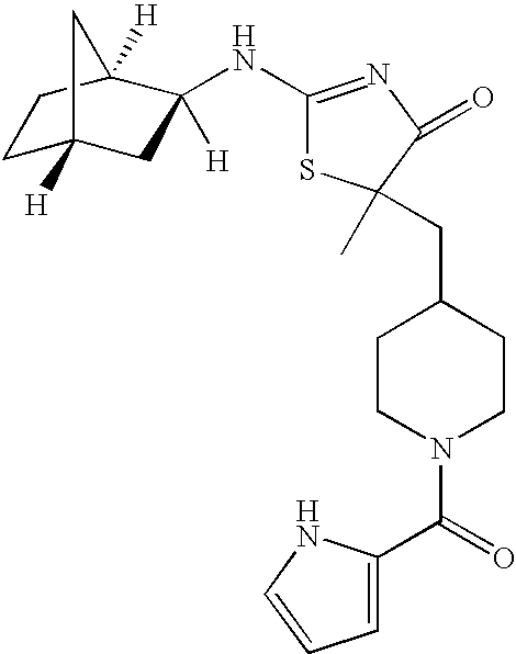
C1C2([H])CC([H])(NC3=NC(=O)C(C)(CC4CCN(C(=O)C5=CC=CN5)CC4)S3)C([H])(C1)C2
